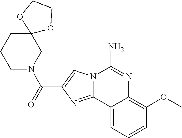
N12C(=NC(C(=O)N3CC4(CCC3)OCCO4)=C1)C1=CC=CC(OC)=C1N=C2N
